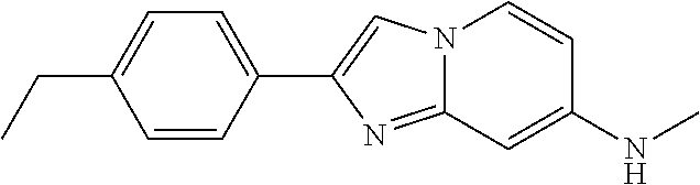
C1=C(C2=CN3C(=N2)C=C(NC)C=C3)C=CC(CC)=C1
